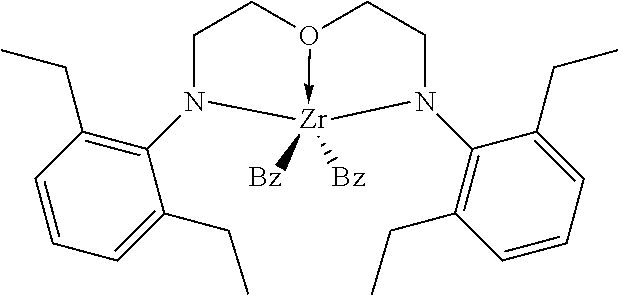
C1CO2->[Zr]([Bz])([Bz])(N1C1=C(CC)C=CC=C1CC)N(C1=C(CC)C=CC=C1CC)CC2
